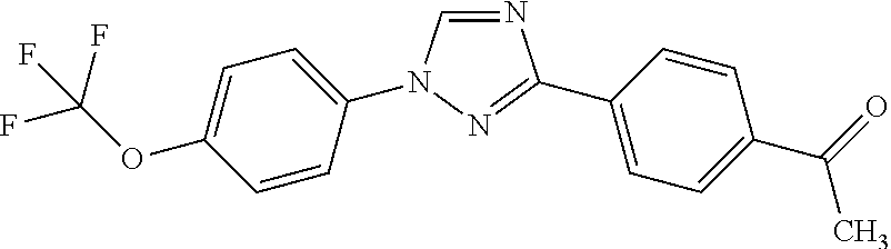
N1=CN(C2=CC=C(OC(F)(F)F)C=C2)N=C1C1=CC=C(C(=O)C)C=C1
